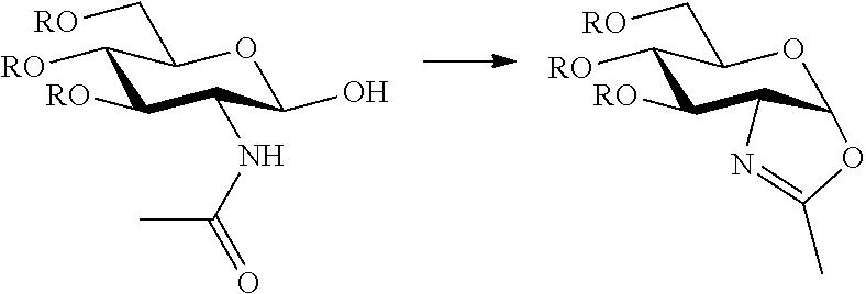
C1([RO])C([RO])C(NC(=O)C)C(O)OC1C[RO].C1([RO])C([RO])C2C(OC1C[RO])OC(C)=N2
